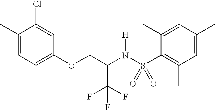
C1(C)=CC=C(OCC(N(S(C2=C(C)C=C(C)C=C2C)(=O)=O)[H])C(F)(F)F)C=C1Cl
